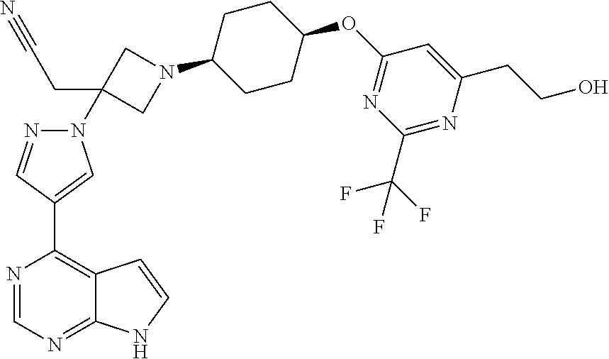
C1(C2=CN(C3(CC#N)CN(C4CCC(OC5=NC(C(F)(F)F)=NC(CCO)=C5)CC4)C3)N=C2)=C2C(=NC=N1)NC=C2
